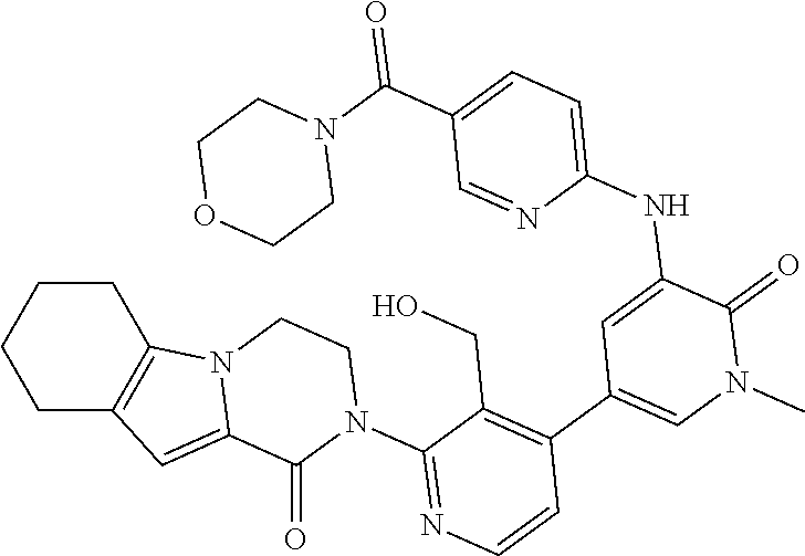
C1CCCC2=C1N1C(=C2)C(=O)N(C2=NC=CC(C3=CN(C)C(=O)C(NC4=CC=C(C(=O)N5CCOCC5)C=N4)=C3)=C2CO)CC1
